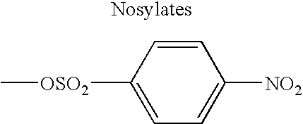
C1([OSO2]C)=CC=C([NO2])C=C1
